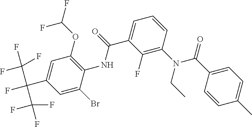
C1(F)=C(N(C(C2=CC=C(C)C=C2)=O)CC)C=CC=C1C(NC1=C(OC(F)F)C=C(C(F)(C(F)(F)F)C(F)(F)F)C=C1Br)=O
